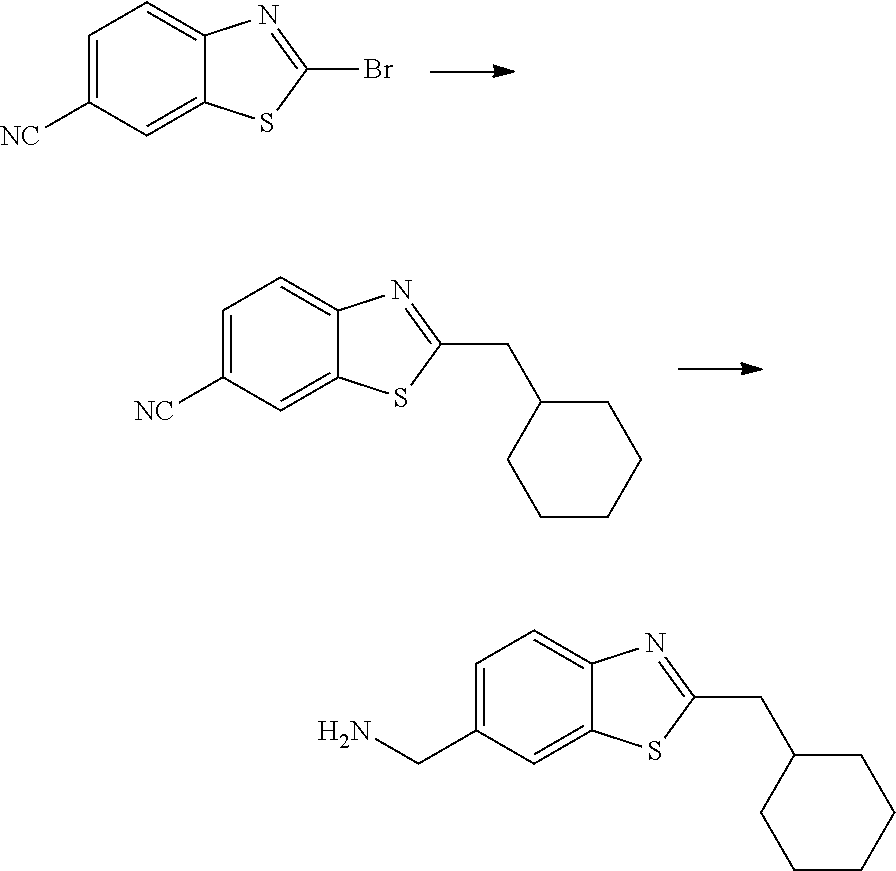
C1=C([NC])C=C2C(=C1)N=C(Br)S2.C1=C([NC])C=C2C(=C1)N=C(CC1CCCCC1)S2.C1=C(CN)C=C2C(=C1)N=C(CC1CCCCC1)S2
